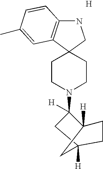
N1C2=C(C3(C1)CCN(C1([H])CC4([H])CC1([H])CC4)CC3)C=C(C)C=C2.[H]
